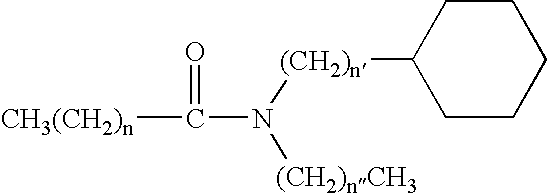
[CH3(CH2)n]C(=O)N([(CH2)n]C1CCCCC1)[(CH2)nCH3]
